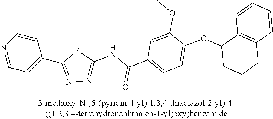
C1=NC=CC(C2=NN=C(NC(C3=CC=C(OC4CCCC5=C4C=CC=C5)C(OC)=C3)=O)S2)=C1
